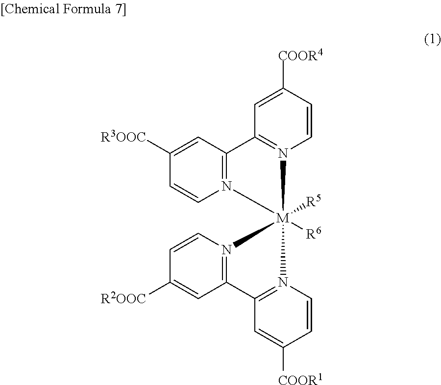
C1=CC([COOR4])=CC2=N1[M]1([R5])([R6])(N3=C2C=C([R3OOC])C=C3)N2=C(C=C([COOR1])C=C2)C2=N1C=CC([R2OOC])=C2
